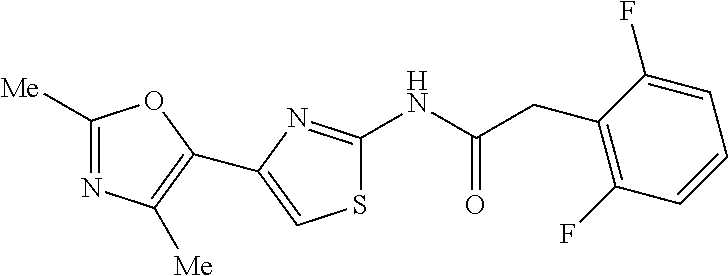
S1C(NC(CC2=C(F)C=CC=C2F)=O)=NC(C2=C([Me])N=C([Me])O2)=C1
